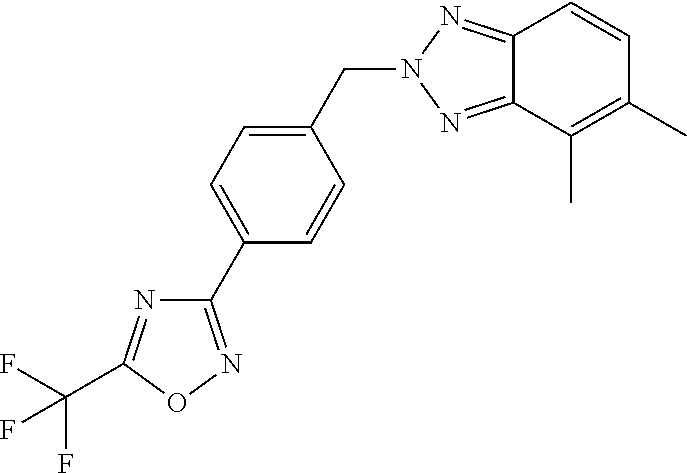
C1(C2=CC=C(CN3N=C4C(=N3)C=CC(C)=C4C)C=C2)=NOC(C(F)(F)F)=N1
